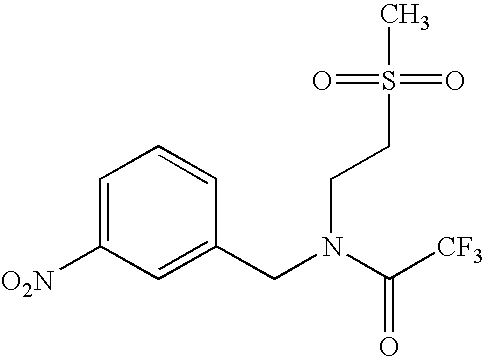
C1=C([O2N])C=C(CN(C([CF3])=O)CCS(C)(=O)=O)C=C1
